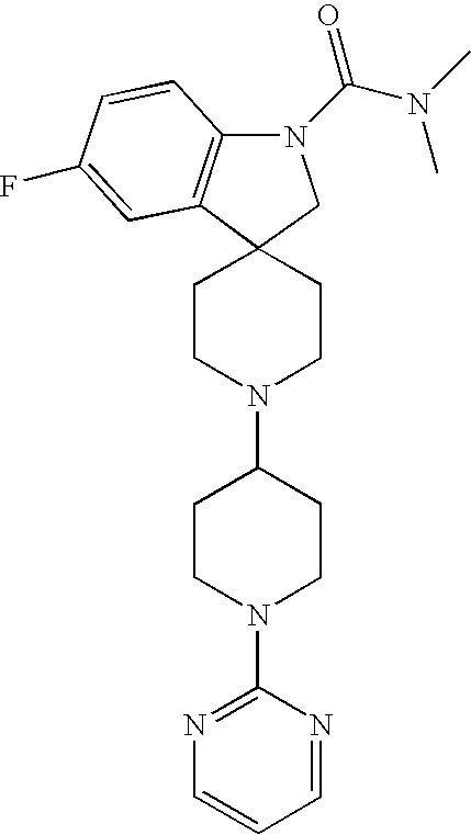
C12(CCN(C3CCN(C4=NC=CC=N4)CC3)CC1)C1=C(N(C(N(C)C)=O)C2)C=CC(F)=C1
